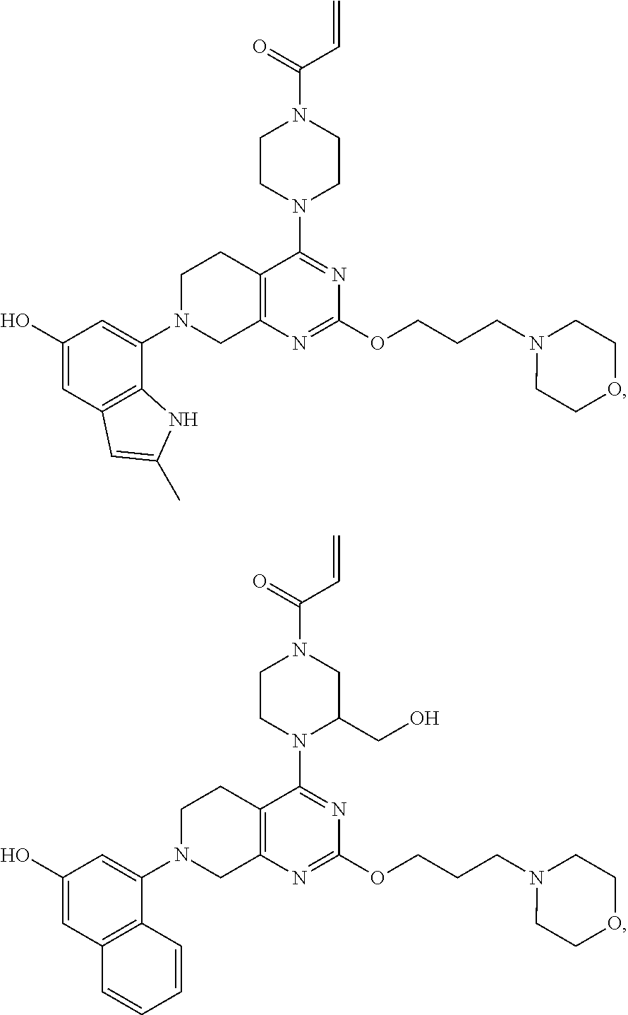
C1(OCCCN2CCOCC2)=NC2=C(CCN(C3=CC(O)=CC4=C3NC(C)=C4)C2)C(N2CCN(C(C=C)=O)CC2)=N1.C1(OCCCN2CCOCC2)=NC2=C(CCN(C3=CC(O)=CC4=C3C=CC=C4)C2)C(N2CCN(C(C=C)=O)CC2CO)=N1
